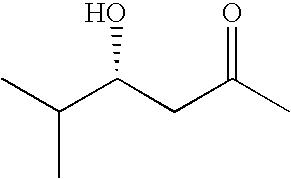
CC(C)C(CC(C)=O)O
